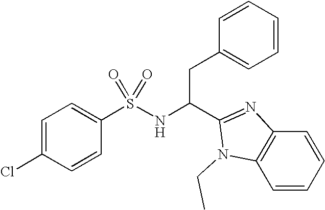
C1=C(Cl)C=CC(S(NC(CC2=CC=CC=C2)C2=NC3=C(C=CC=C3)N2CC)(=O)=O)=C1
